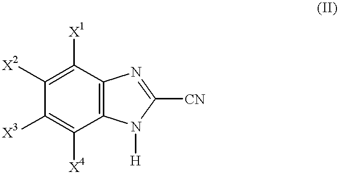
C1([X2])=C([X1])C2=C(C([X4])=C1[X3])N([H])C([CN])=N2
